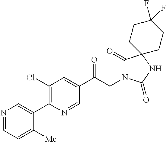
C1(C(CN2C(=O)C3(NC2=O)CCC(F)(F)CC3)=O)=CC(Cl)=C(C2=CN=CC=C2[Me])N=C1
